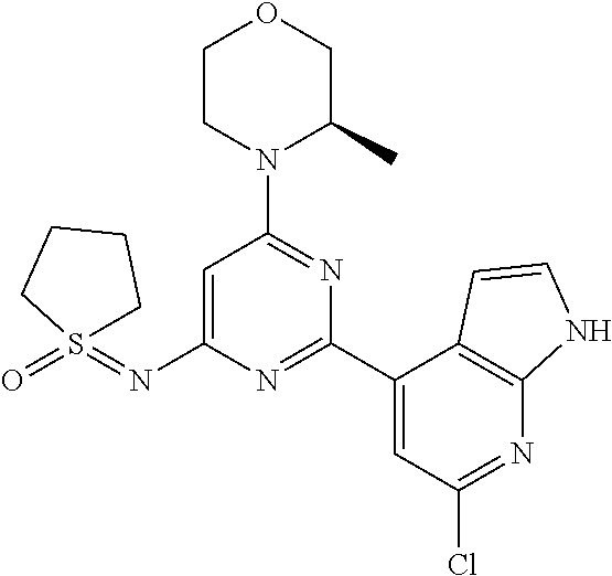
O1CCN(C2=NC(C3=CC(Cl)=NC4=C3C=CN4)=NC(N=S3(=O)CCCC3)=C2)C(C)C1
